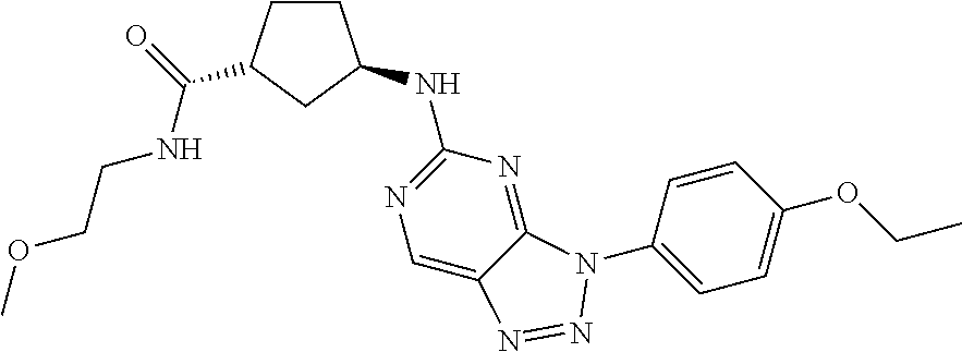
C1CC(C(NCCOC)=O)CC1NC1=NC=C2C(=N1)N(C1=CC=C(OCC)C=C1)N=N2
